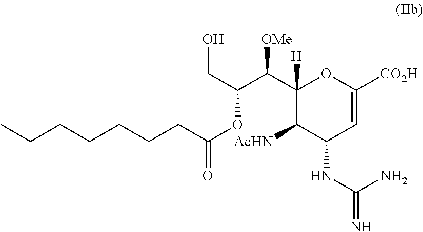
C1(C([OMe])C(OC(=O)CCCCCCC)CO)([H])C([AcHN])C(NC(=N)N)C=C([CO2H])O1
